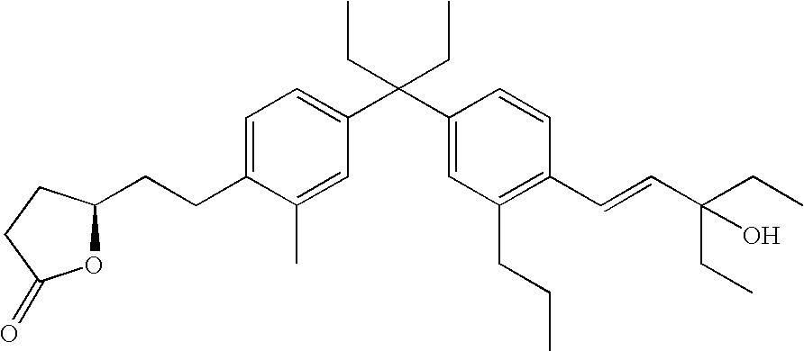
C1=C(CCC2OC(=O)CC2)C(C)=CC(C(C2=CC(CCC)=C(C=CC(CC)(CC)O)C=C2)(CC)CC)=C1
